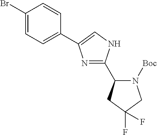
C1(Br)=CC=C(C2=CNC(C3N([Boc])CC(F)(F)C3)=N2)C=C1
